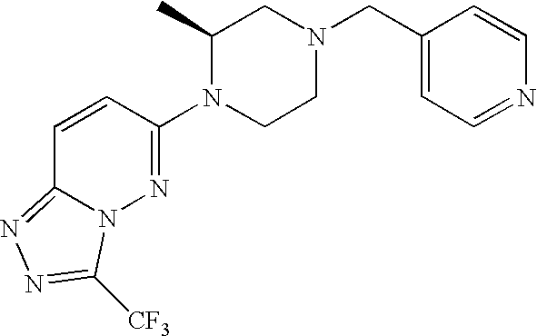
C1(C)N(C2=NN3C(=NN=C3[CF3])C=C2)CCN(CC2=CC=NC=C2)C1
